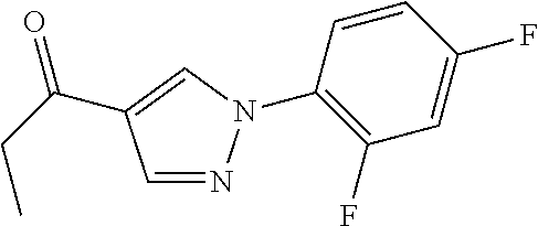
O=C(C1=CN(C2=C(F)C=C(F)C=C2)N=C1)CC
